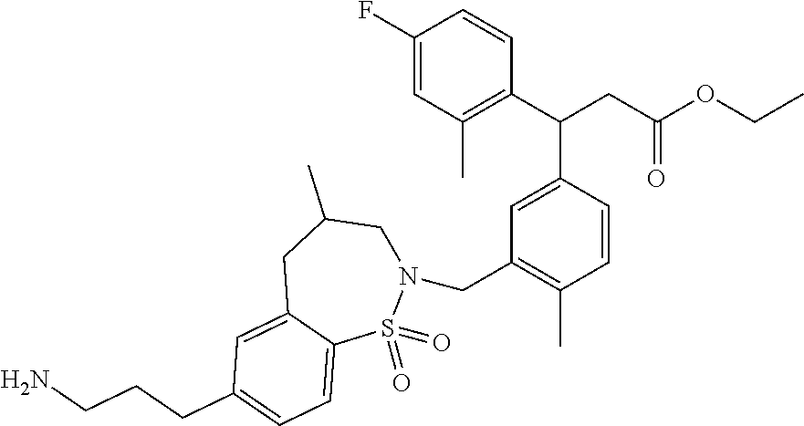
C1(F)=CC(C)=C(C(CC(OCC)=O)C2=CC(CN3CC(C)CC4=CC(CCCN)=CC=C4S3(=O)=O)=C(C)C=C2)C=C1
